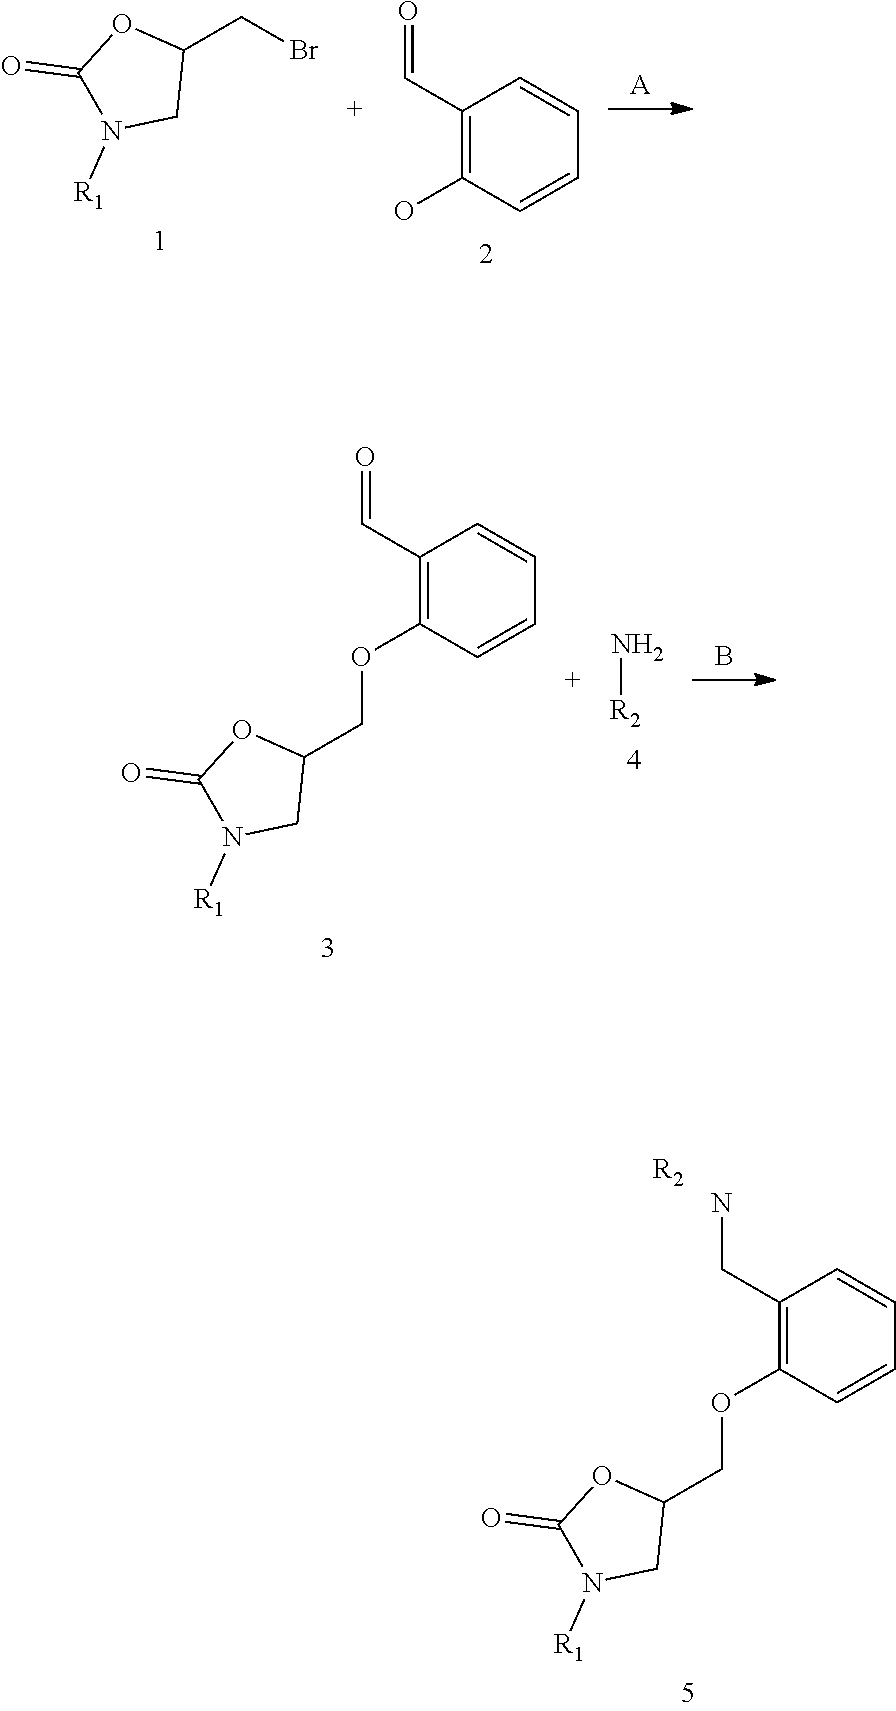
[A].C1(=O)N([R1])CC(CBr)O1.O=CC1=C(O)C=CC=C1.NCC1=C(OCC2CN([R1])C(=O)O2)C=CC=C1.[R2].O=CC1=C(OCC2CN([R1])C(=O)O2)C=CC=C1.N[R2].B
